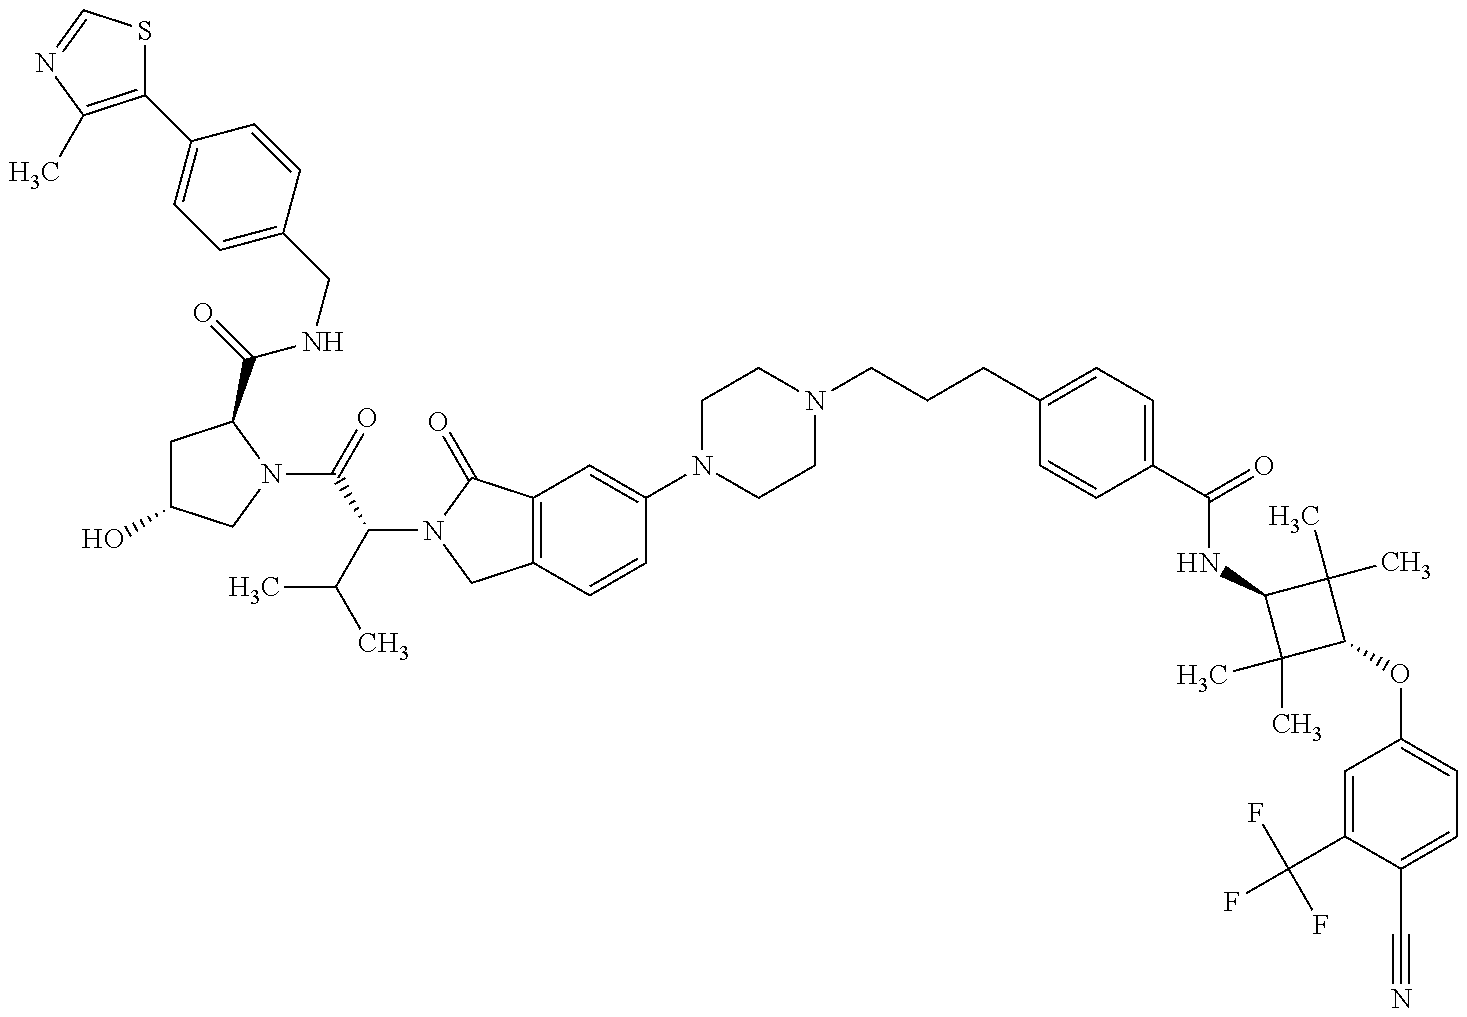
C1(C2=CC=C(CNC(=O)C3CC(O)CN3C(=O)C(C(C)C)N3C(=O)C4=C(C3)C=CC(N3CCN(CCCC5=CC=C(C(=O)NC6C(C)(C)C(OC7=CC=C(C#N)C(C(F)(F)F)=C7)C6(C)C)C=C5)CC3)=C4)C=C2)=C(C)N=CS1
